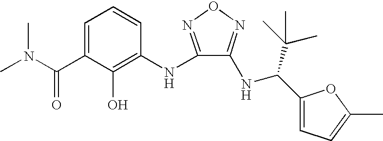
C1=C(C(N(C)C)=O)C(O)=C(NC2=NON=C2NC(C2=CC=C(C)O2)C(C)(C)C)C=C1
